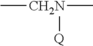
[Q][CH2N](C)C
